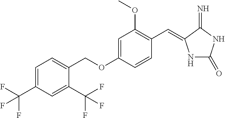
C1=C(C(F)(F)F)C=C(C(F)(F)F)C(COC2=CC(OC)=C(C=C3NC(=O)NC3=N)C=C2)=C1
